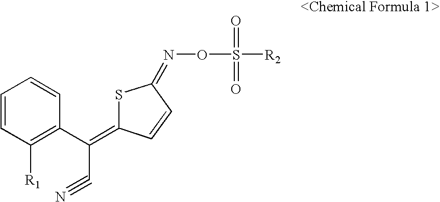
C1=CC([R1])=C(C(C#N)=C2SC(=NOS(=O)(=O)[R2])C=C2)C=C1
